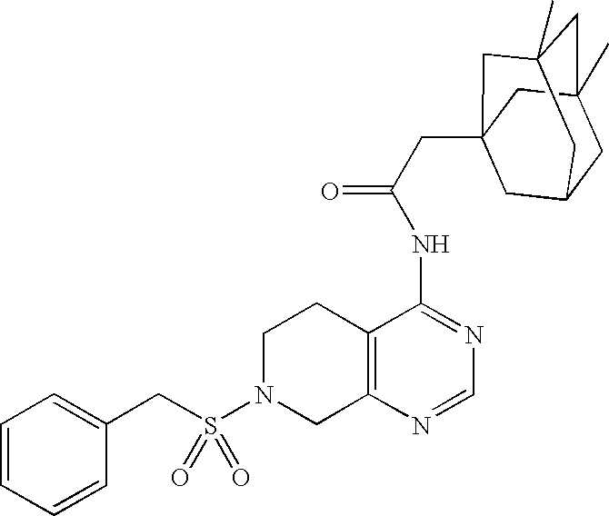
C1N(S(CC2=CC=CC=C2)(=O)=O)CC2=C(C1)C(NC(=O)CC13CC4CC(C)(CC(C)(C1)C4)C3)=NC=N2
